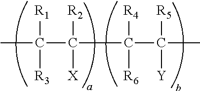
C(C(C(C(C)([R5])[Y])([R4])[R6])([R2])[X])(C)([R1])[R3]
